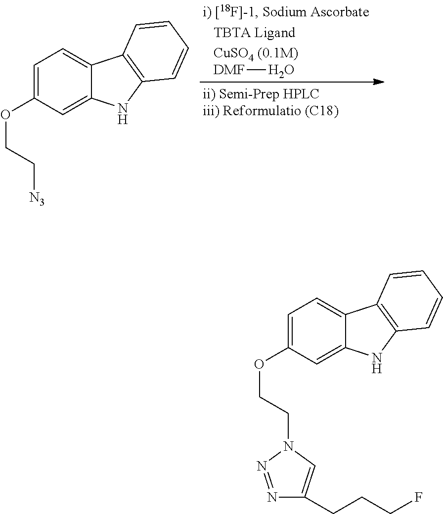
[DMF]O.C1=C(OCC[N3])C=C2C(=C1)C1=C(N2)C=CC=C1.C1=C(OCCN2C=C(CCCF)N=N2)C=C2C(=C1)C1=C(N2)C=CC=C1
